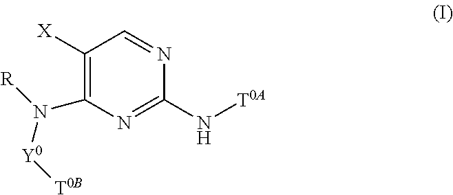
C1([X])=C(N([R])[Y0][T0B])N=C(N[T0A])N=C1
